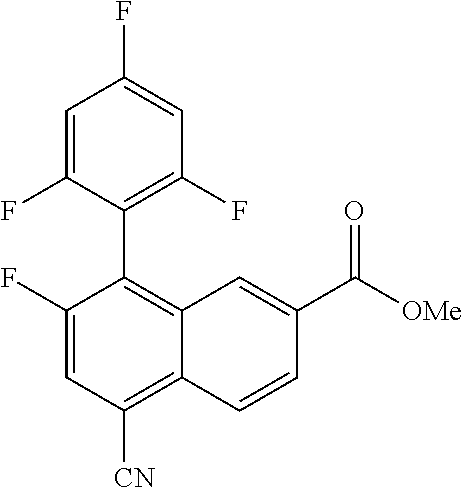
C1(F)=CC([CN])=C2C(=C1C1=C(F)C=C(F)C=C1F)C=C(C([OMe])=O)C=C2
